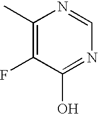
C1(C)=C(F)C(O)=NC=N1
